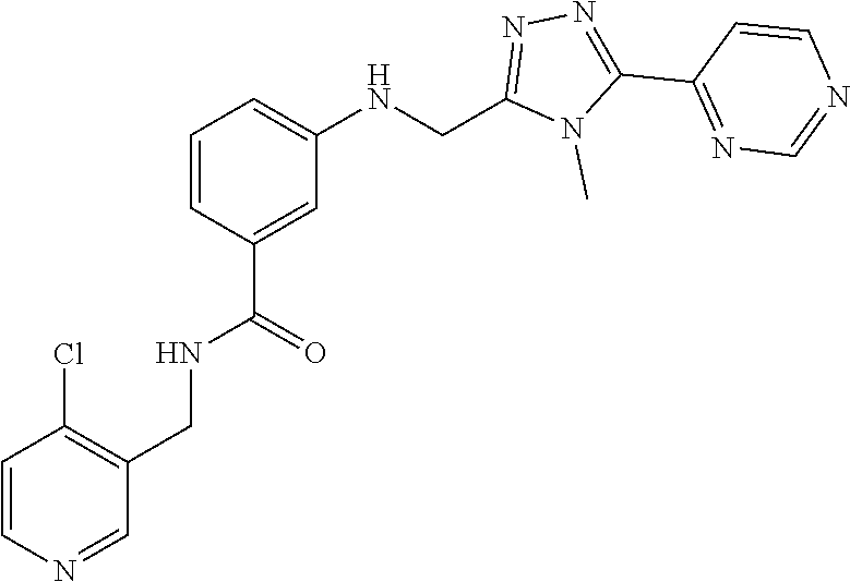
N1=C(C2=NN=C(CNC3=CC=CC(C(NCC4=C(Cl)C=CN=C4)=O)=C3)N2C)C=CN=C1
